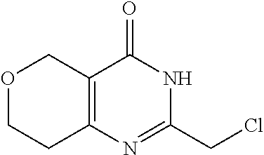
ClCC1=NC2=C(C(=O)N1)COCC2
